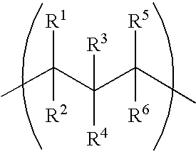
CC(C(C(C)([R5])[R6])([R4])[R3])([R1])[R2]
